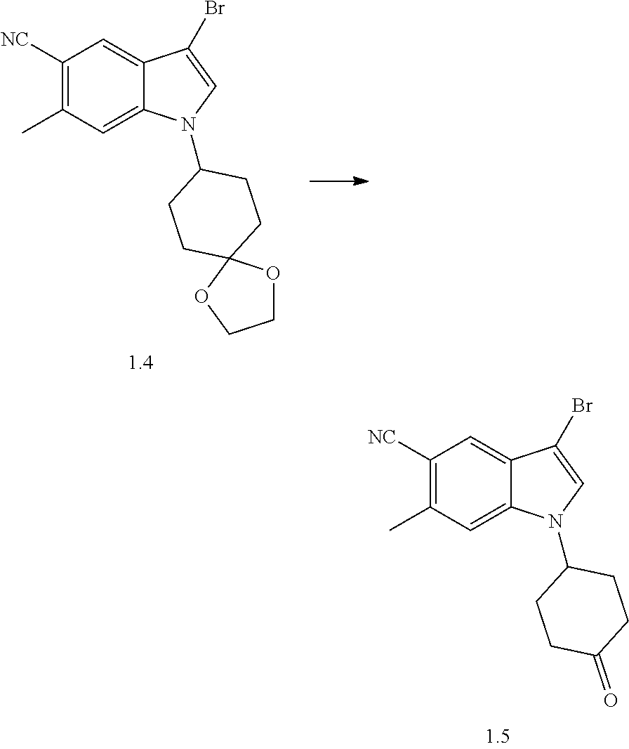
C1([NC])=C(C)C=C2C(=C1)C(Br)=CN2C1CCC(=O)CC1.C1([NC])=C(C)C=C2C(=C1)C(Br)=CN2C1CCC2(OCCO2)CC1
